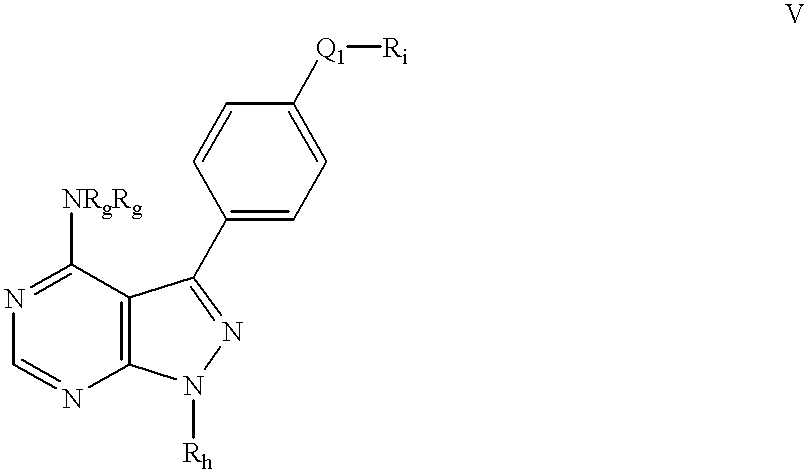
C12=C(C([NRgRg])=NC=N1)C(C1=CC=C([Q1][Ri])C=C1)=NN2[Rh]
